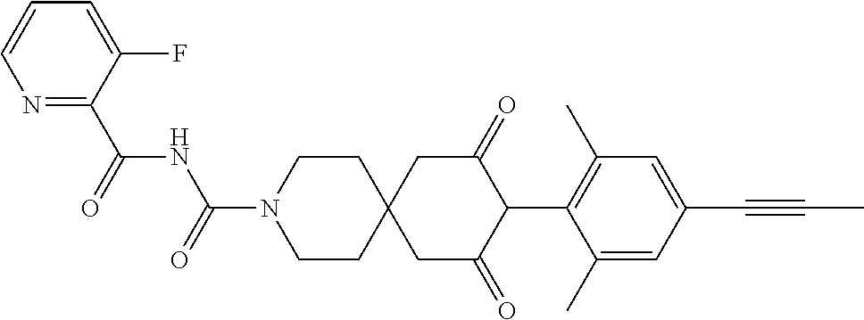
C1CN(C(=O)NC(C2=NC=CC=C2F)=O)CCC12CC(=O)C(C1=C(C)C=C(C#CC)C=C1C)C(=O)C2
